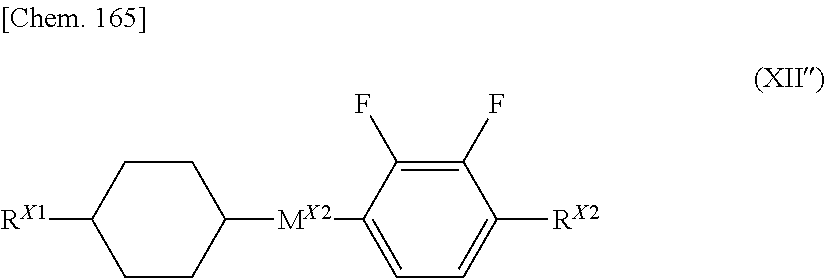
C1CC([RX1])CCC1[MX2]C1=CC=C([RX2])C(F)=C1F
